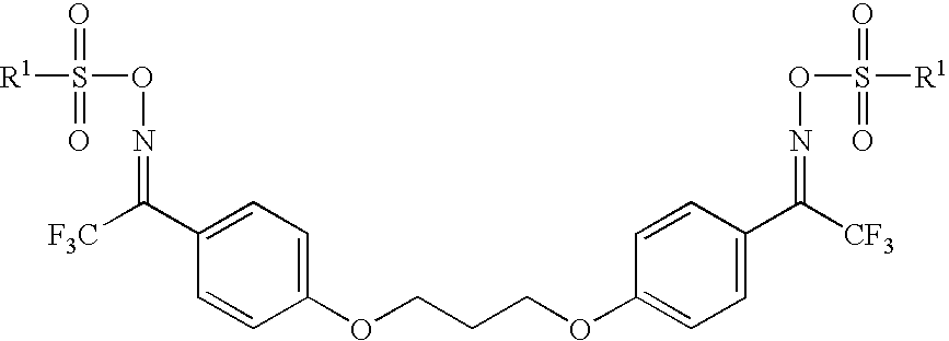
C1(C([F3C])=NOS(=O)(=O)[R1])=CC=C(OCCCOC2=CC=C(C([CF3])=NOS([R1])(=O)=O)C=C2)C=C1
